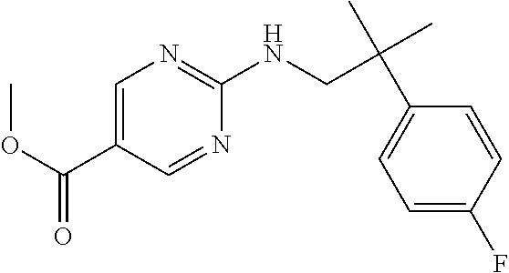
C(C1=CN=C(NCC(C)(C2=CC=C(F)C=C2)C)N=C1)(OC)=O
